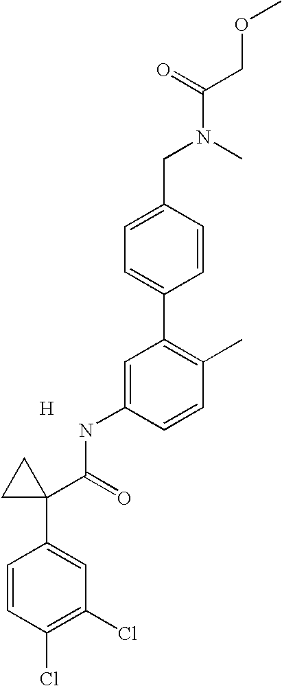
C1=C(CN(C(=O)COC)C)C=CC(C2=C(C)C=CC(NC(=O)C3(C4=CC(Cl)=C(Cl)C=C4)CC3)=C2)=C1.[H]
